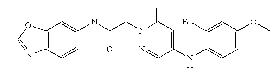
C12=C(C=C(N(C(CN3N=CC(NC4=CC=C(OC)C=C4Br)=CC3=O)=O)C)C=C1)OC(C)=N2
